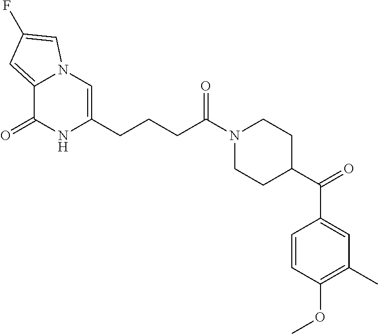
C12=CC(F)=CN1C=C(CCCC(N1CCC(C(C3=CC(C)=C(OC)C=C3)=O)CC1)=O)NC2=O
